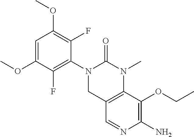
C1=C(OC)C(F)=C(N2CC3=C(N(C)C2=O)C(OCC)=C(N)N=C3)C(F)=C1OC
